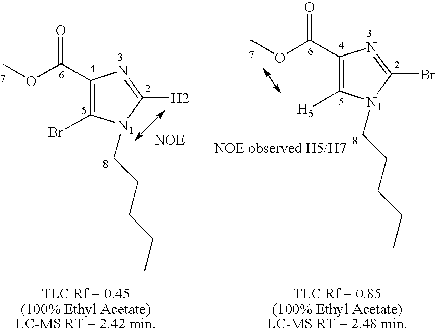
C1(C(OC)=O)=C(Br)[N1](CCCCC)C([H2])=N1.C1(C(OC)=O)=C([H5])[N1](CCCCC)C(Br)=N1
